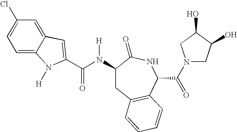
C1=C2C(=CC(Cl)=C1)C=C(C(N([H])C1CC3=C(C(C(=O)N4CC(O)C(O)C4)NC1=O)C=CC=C3)=O)N2[H]
